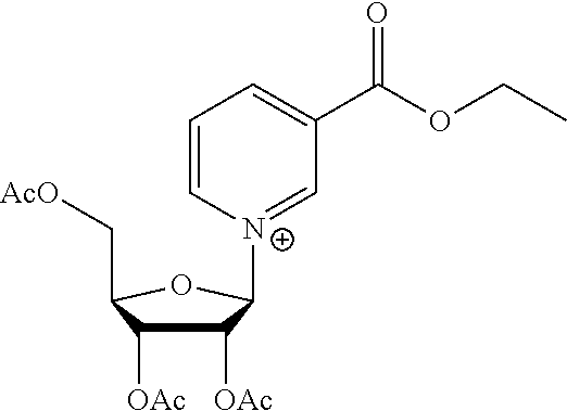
C1([OAc])C([OAc])C(C[AcO])OC1[N+]1=CC(C(OCC)=O)=CC=C1
